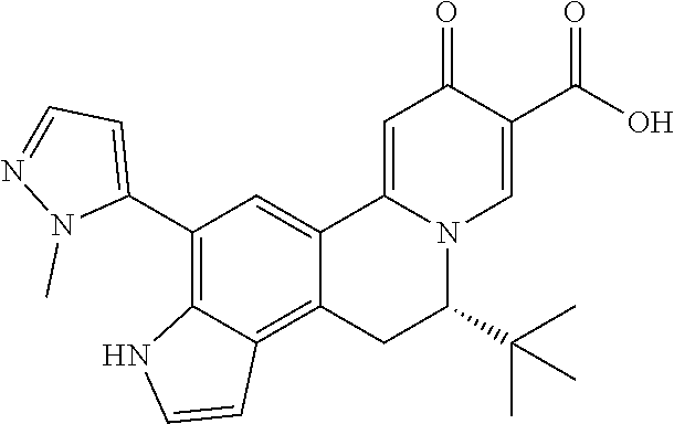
C12=CC(C3=CC=NN3C)=C3C(=C1CC(C(C)(C)C)N1C2=CC(=O)C(C(O)=O)=C1)C=CN3
